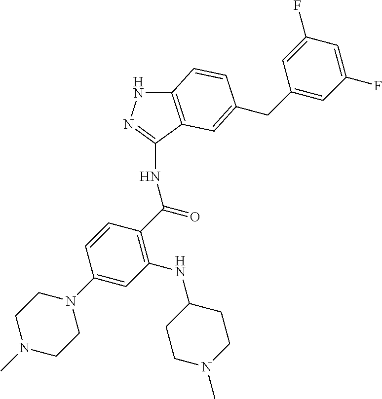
C12=C(C(NC(C3=C(NC4CCN(C)CC4)C=C(N4CCN(C)CC4)C=C3)=O)=NN1)C=C(CC1=CC(F)=CC(F)=C1)C=C2
